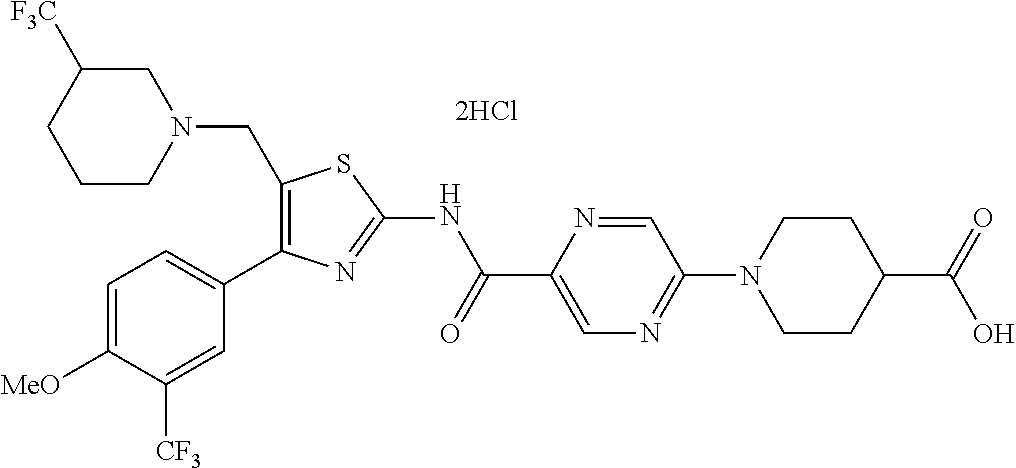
C1(CN2CC([F3C])CCC2)=C(C2=CC=C([MeO])C([CF3])=C2)N=C(NC(C2=CN=C(N3CCC(C(=O)O)CC3)C=N2)=O)S1
